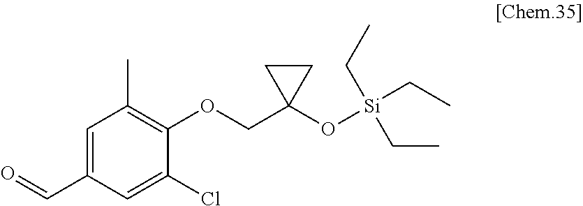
C1=C(C=O)C=C(Cl)C(OCC2(O[Si](CC)(CC)CC)CC2)=C1C
